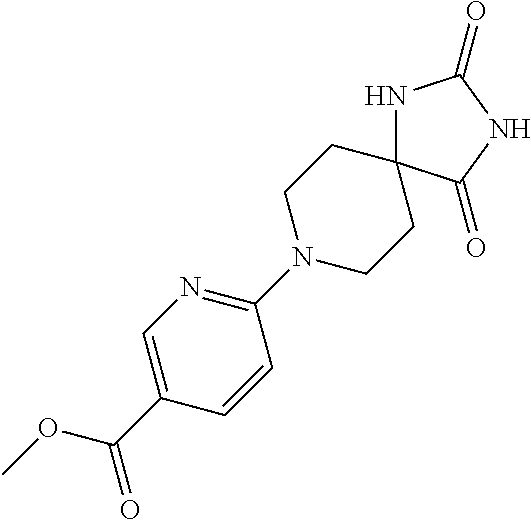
C1(N2CCC3(CC2)NC(=O)NC3=O)=NC=C(C(OC)=O)C=C1
